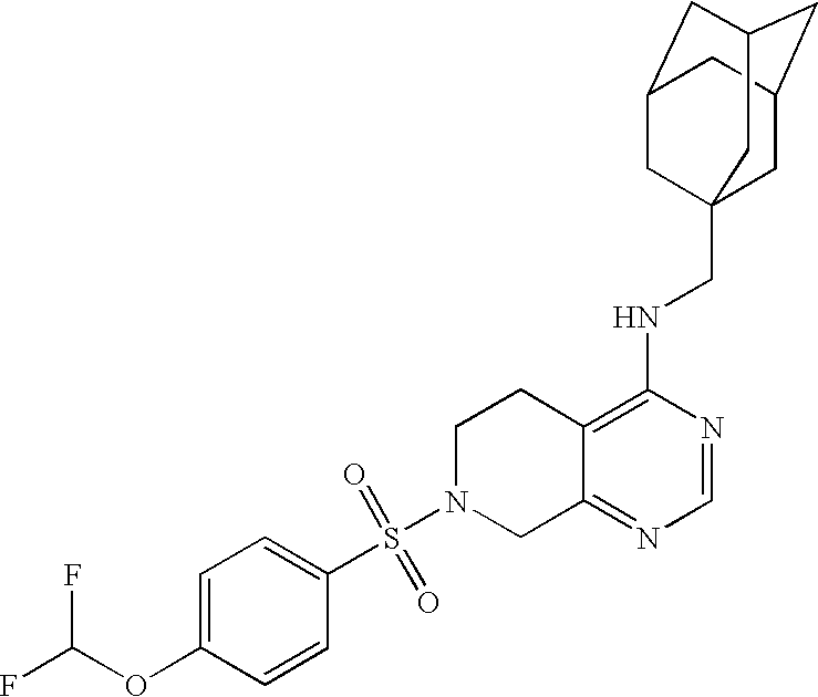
C12=C(NCC34CC5CC(CC(C3)C5)C4)N=CN=C1CN(S(=O)(=O)C1=CC=C(OC(F)F)C=C1)CC2
